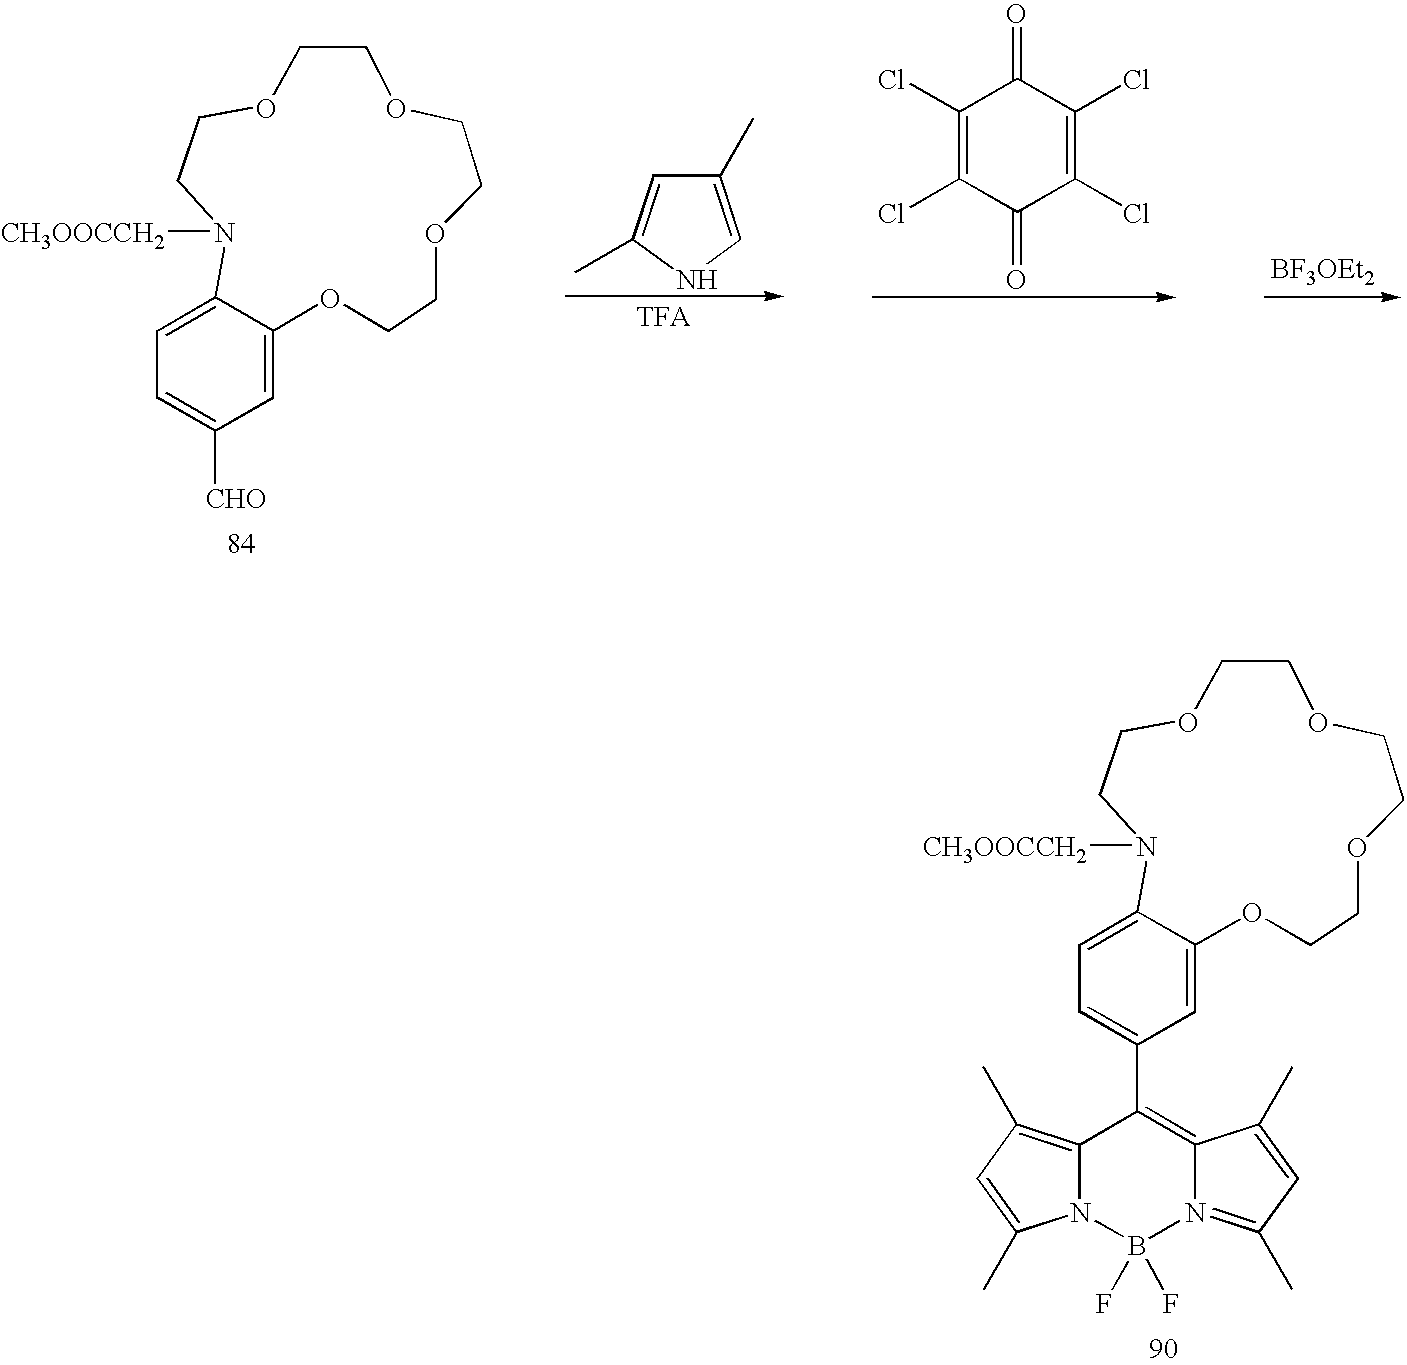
[BF3OEt2].C1(Cl)=C(Cl)C(=O)C(Cl)=C(Cl)C1=O.C1(C)=CNC(C)=C1.C1=C([CHO])C=C2C(=C1)N([CH3OOCCH2])CCOCCOCCOCCO2.C1=C(C2=C3N(=C(C)C=C3C)B(F)(F)N3C2=C(C)C=C3C)C=C2C(=C1)N([CH3OOCCH2])CCOCCOCCOCCO2
